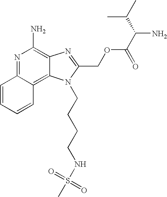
N1=C2C(=C3C(=C1N)N=C(COC(C(C(C)C)N)=O)N3CCCCNS(=O)(=O)C)C=CC=C2
